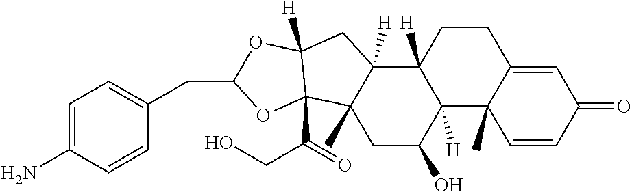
C1CC2([H])C([H])(C3(C)C1=CC(=O)C=C3)C(O)CC1(C)C2([H])CC2([H])C1(C(CO)=O)OC(CC1=CC=C(N)C=C1)O2
